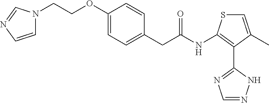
C(C(=O)NC1=C(C2=NC=NN2)C(C)=CS1)C1=CC=C(OCCN2C=CN=C2)C=C1
